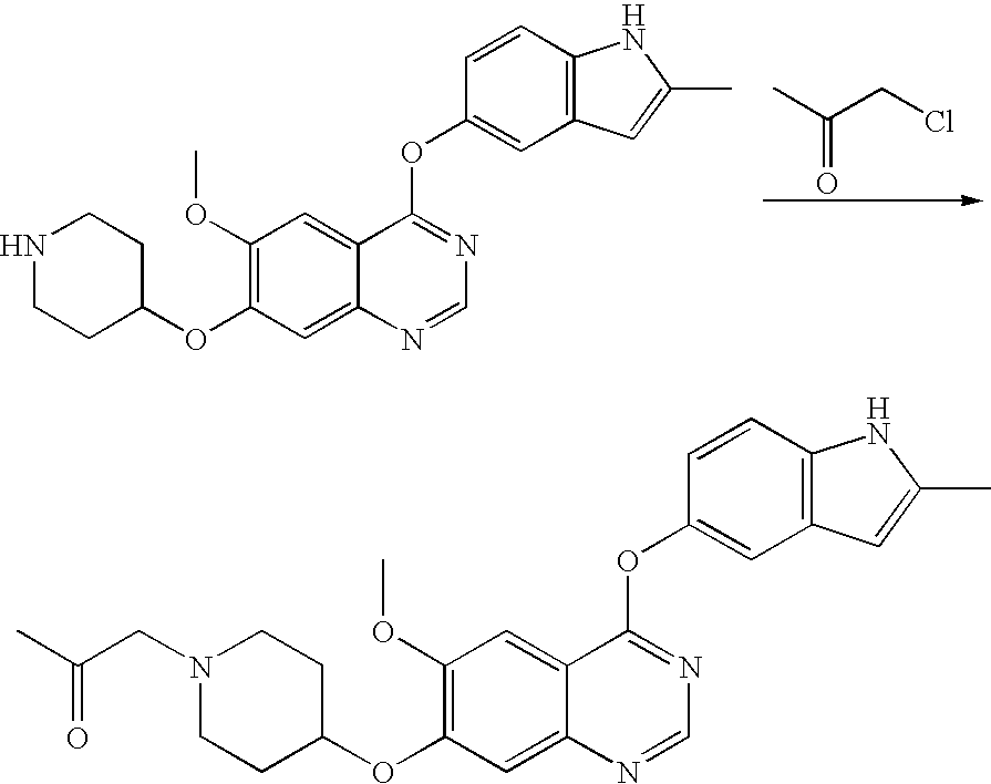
C1(OC)=C(OC2CCNCC2)C=C2C(=C1)C(OC1=CC3=C(C=C1)NC(C)=C3)=NC=N2.CC(CCl)=O.C1(OC)=C(OC2CCN(CC(C)=O)CC2)C=C2C(=C1)C(OC1=CC3=C(C=C1)NC(C)=C3)=NC=N2
